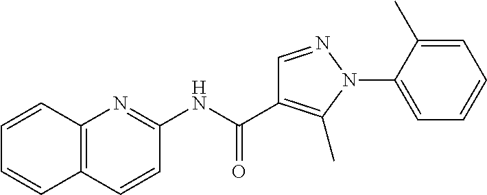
C1(NC(C2=C(C)N(C3=CC=CC=C3C)N=C2)=O)=NC2=C(C=C1)C=CC=C2
